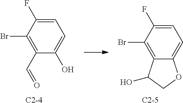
C1=C(F)C(Br)=C(C=O)C(O)=C1.[C2-4].C1=C(F)C(Br)=C2C(=C1)OCC2O.[C2-5]
